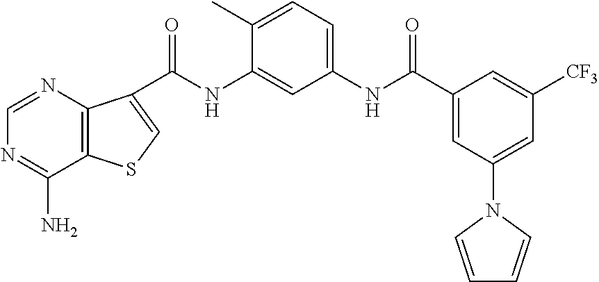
C(NC1=CC(NC(C2=CC(N3C=CC=C3)=CC([CF3])=C2)=O)=CC=C1C)(=O)C1=CSC2=C1N=CN=C2N
